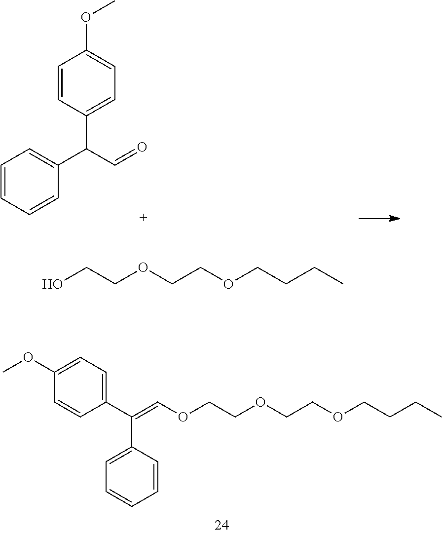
C1(OC)=CC=C(C(C2=CC=CC=C2)=COCCOCCOCCCC)C=C1.C1=CC=CC(C(C=O)C2=CC=C(OC)C=C2)=C1.OCCOCCOCCCC
